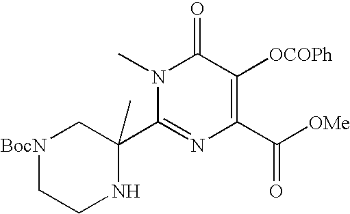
[BocN]1CCNC(C2=NC(C([OMe])=O)=C([OCOPh])C(=O)N2C)(C)C1
